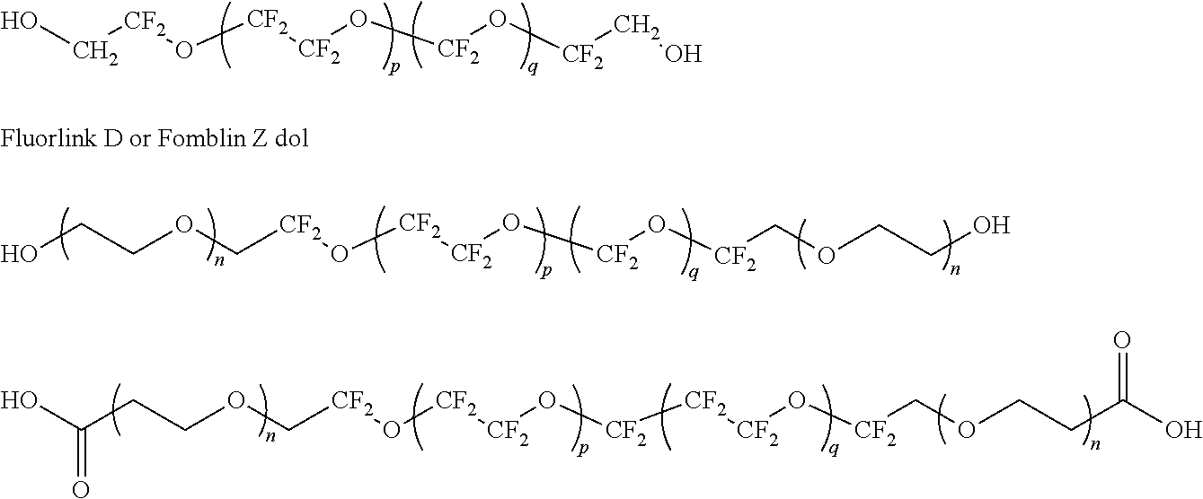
C([CF2]O[CF2][CF2]O[CF2]O[CF2]CO)O.OCCOC[CF2]O[CF2][CF2]O[CF2]O[CF2]COCCO.C(CCOC[CF2]O[CF2][CF2]O[CF2][CF2][CF2]O[CF2]COCCC(O)=O)(O)=O
